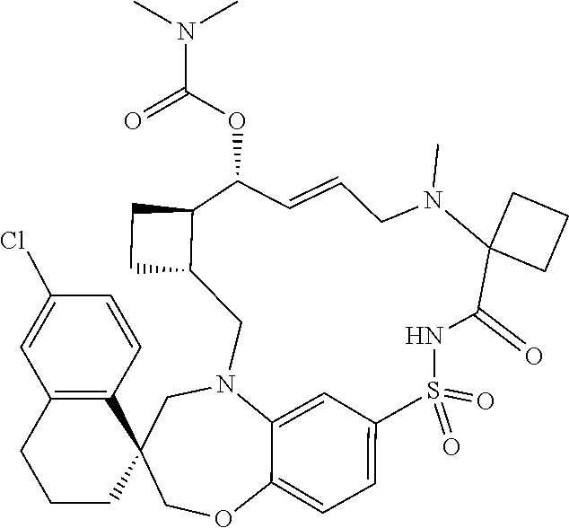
C1N2C3=CC(=CC=C3OCC13CCCC1=C3C=CC(Cl)=C1)S(=O)(=O)NC(=O)C1(CCC1)N(C)CC=CC(OC(N(C)C)=O)C1C(C2)CC1
